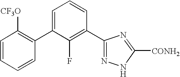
C1(C2=CC=CC(C3=NNC([CONH2])=N3)=C2F)=C([CF3O])C=CC=C1
